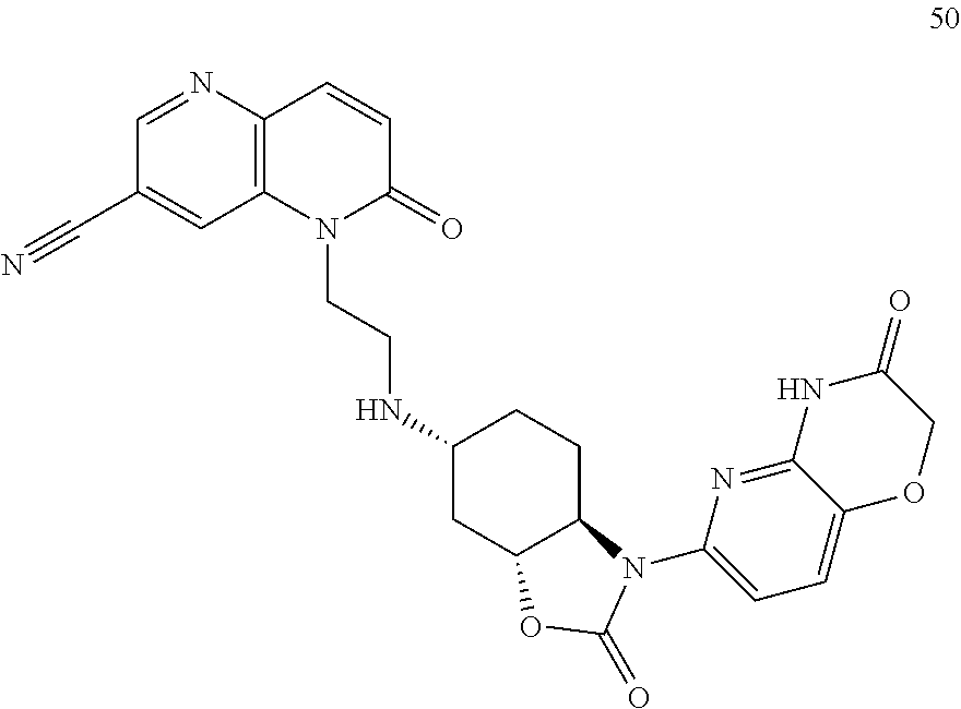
C1(C#N)=CC2=C(N=C1)C=CC(=O)N2CCNC1CC2C(CC1)N(C1=CC=C3C(=N1)NC(=O)CO3)C(=O)O2
